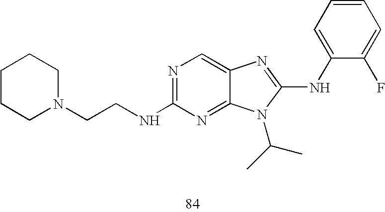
C1CCN(CCNC2=NC=C3C(=N2)N(C(C)C)C(NC2=CC=CC=C2F)=N3)CC1
